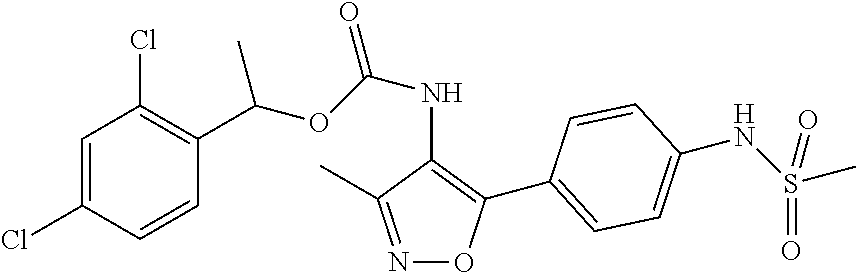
C1=C(Cl)C=CC(C(OC(NC2=C(C3=CC=C(NS(C)(=O)=O)C=C3)ON=C2C)=O)C)=C1Cl
